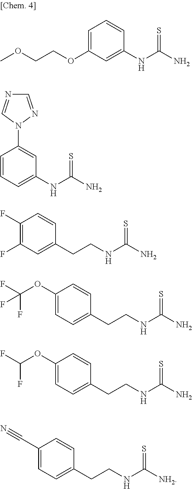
C1=C(OCCOC)C=C(NC(N)=S)C=C1.C1=CC=C(NC(N)=S)C=C1N1N=CN=C1.C(NC(N)=S)CC1=CC(F)=C(F)C=C1.C(NC(N)=S)CC1=CC=C(OC(F)(F)F)C=C1.C(NC(N)=S)CC1=CC=C(OC(F)F)C=C1.C(NC([NH2])=S)CC1=CC=C(C#N)C=C1
